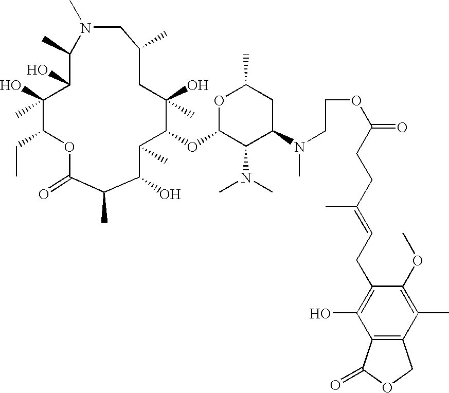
O1C(=O)C(C)C(O)C(C)C(OC2C(N(C)C)C(N(CCOC(CCC(C)=CCC3=C(O)C4=C(C(C)=C3OC)COC4=O)=O)C)CC(C)O2)C(O)(C)CC(C)CN(C)C(C)C(O)C(O)(C)C1CC
